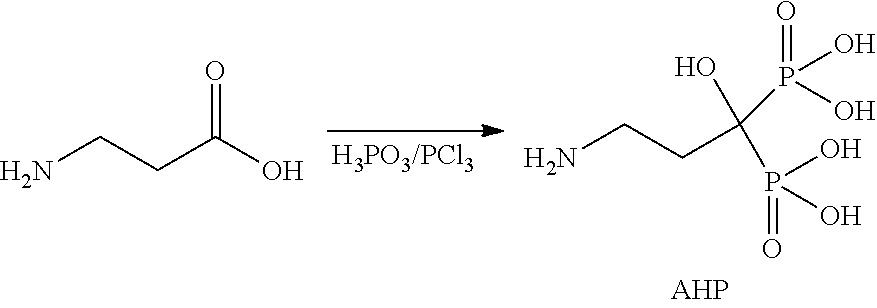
NCCC(O)=O.NCCC(P(=O)(O)O)(O)P(=O)(O)O
